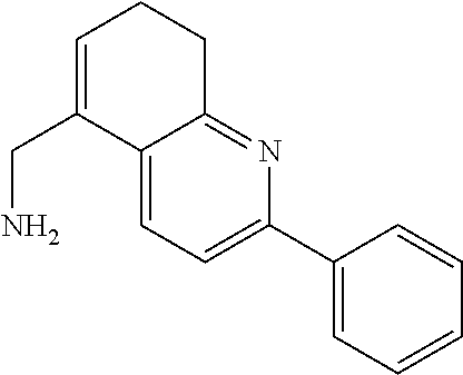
C12=CC=C(C3=CC=CC=C3)N=C1CCC=C2CN
